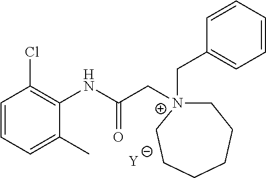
[Y].C1=CC=C(C)C(NC(C[N+]2(CC3=CC=CC=C3)CCCCCC2)=O)=C1Cl
